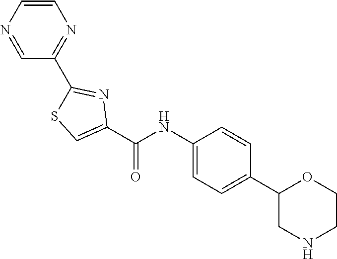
C1(C(NC2=CC=C(C3CNCCO3)C=C2)=O)=CSC(C2=NC=CN=C2)=N1
